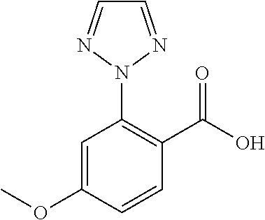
C1=C(OC)C=CC(C(O)=O)=C1N1N=CC=N1
